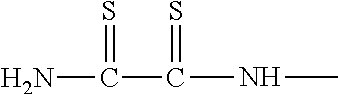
NC(=S)C(NC)=S
